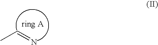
CC=N
